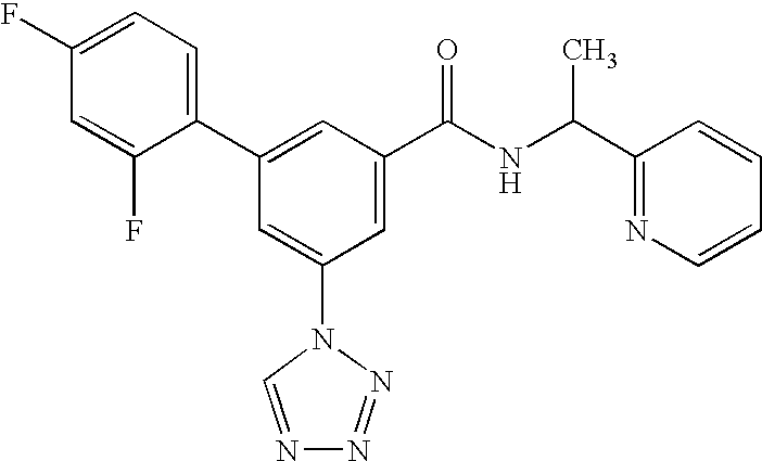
C1(C2=CC(C(NC(C3=NC=CC=C3)C)=O)=CC(N3C=NN=N3)=C2)=CC=C(F)C=C1F
